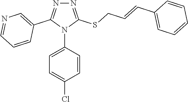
N1=C(SCC=CC2=CC=CC=C2)N(C2=CC=C(Cl)C=C2)C(C2=CN=CC=C2)=N1
